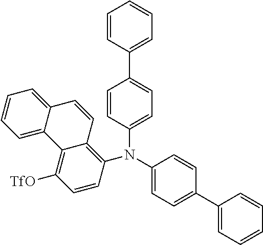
C1([TfO])=C2C(=C(N(C3=CC=C(C4=CC=CC=C4)C=C3)C3=CC=C(C4=CC=CC=C4)C=C3)C=C1)C=CC1=CC=CC=C21
